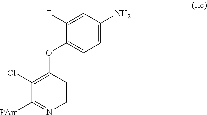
C1(N)=CC=C(OC2=C(Cl)C([PAm])=NC=C2)C(F)=C1
